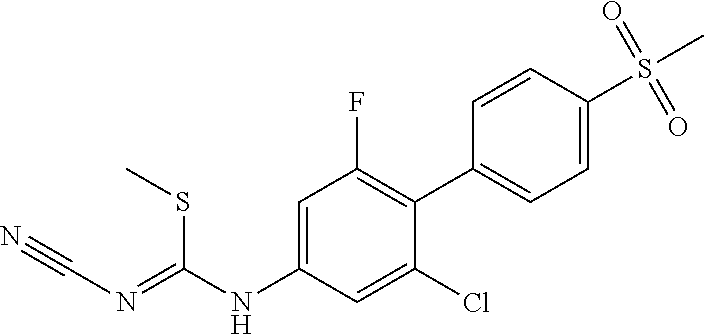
C(NC1=CC(F)=C(C2=CC=C(S(C)(=O)=O)C=C2)C(Cl)=C1)(SC)=NC#N
